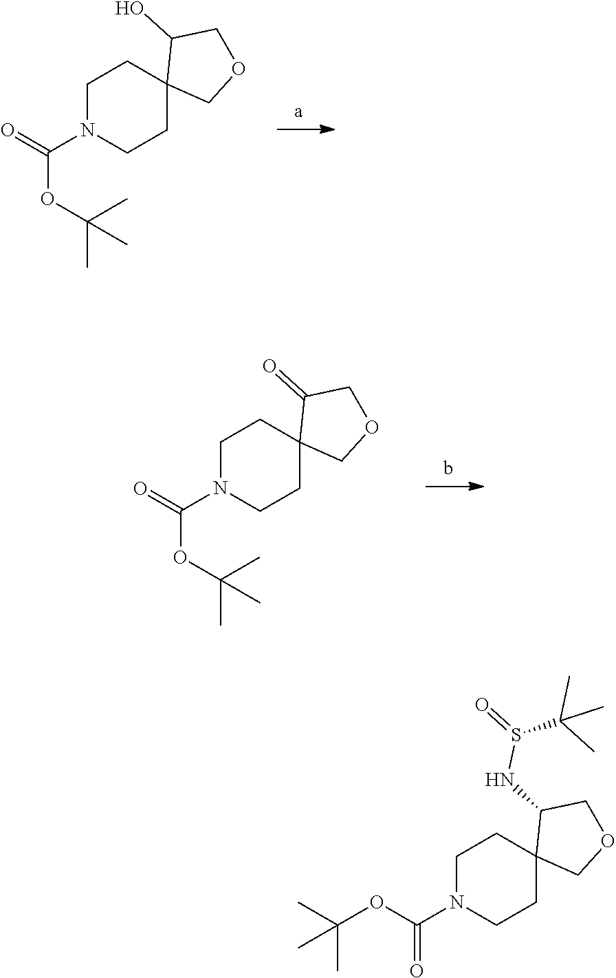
C1N(C(=O)OC(C)(C)C)CCC2(C1)COCC2O.C1N(C(=O)OC(C)(C)C)CCC2(C1)COCC2=O.C1N(C(=O)OC(C)(C)C)CCC2(C1)COCC2NS(=O)C(C)(C)C
